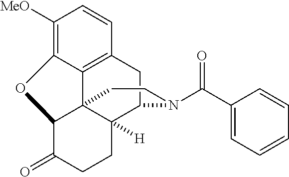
C1([MeO])=C2C3=C(C=C1)CC1C4([H])C3(C(C(=O)CC4)O2)CCN1C(C1=CC=CC=C1)=O
